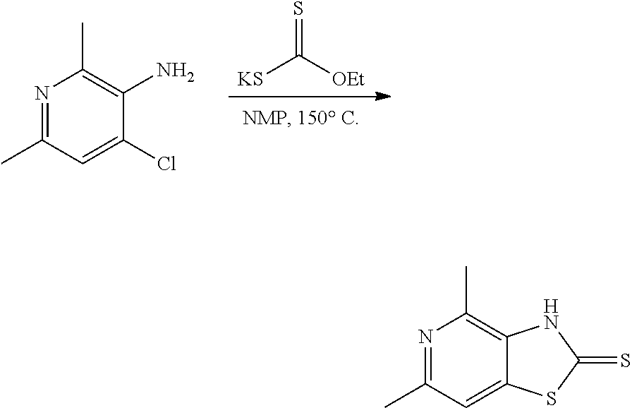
S=C([OEt])[KS].C1(C)=NC(C)=C(N)C(Cl)=C1.C1(C)=NC(C)=C2C(=C1)SC(=S)N2
